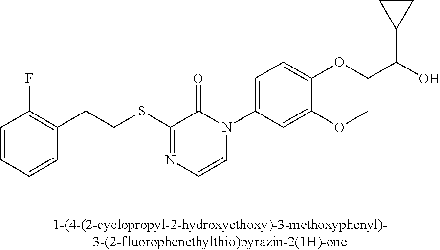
C(SC1=NC=CN(C2=CC=C(OCC(O)C3CC3)C(OC)=C2)C1=O)CC1=C(F)C=CC=C1
